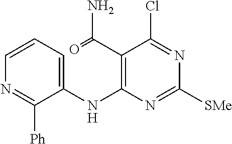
C1=CC=C(NC2=C(C(=O)N)C(Cl)=NC([SMe])=N2)C([Ph])=N1
